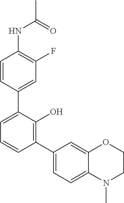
CC(=O)NC1=C(F)C=C(C2=CC=CC(C3=CC=C4C(=C3)OCCN4C)=C2O)C=C1
